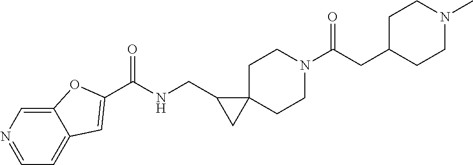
N1=CC=C2C(=C1)OC(C(NCC1CC13CCN(C(CC1CCN(C)CC1)=O)CC3)=O)=C2
